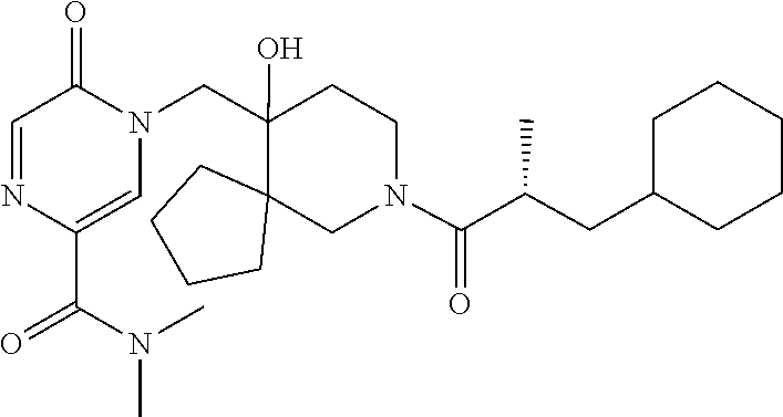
C1(C(N(C)C)=O)=CN(CC2(O)C3(CCCC3)CN(C(=O)C(CC3CCCCC3)C)CC2)C(=O)C=N1
